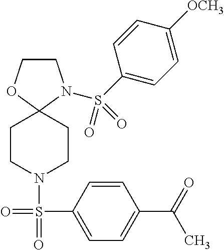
C1CN(S(C2=CC=C([OCH3])C=C2)(=O)=O)C2(O1)CCN(S(C1=CC=C(C(=O)C)C=C1)(=O)=O)CC2
